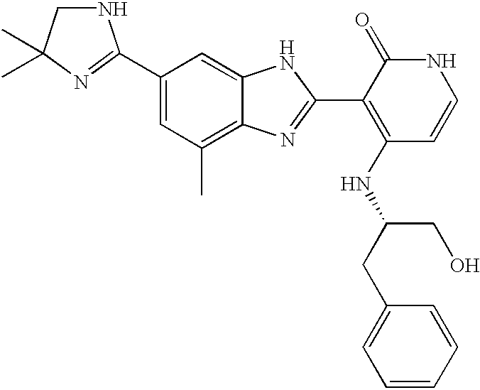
C1(C2=NC(C)(C)CN2)=CC(C)=C2C(=C1)NC(C1=C(NC(CC3=CC=CC=C3)CO)C=CNC1=O)=N2
